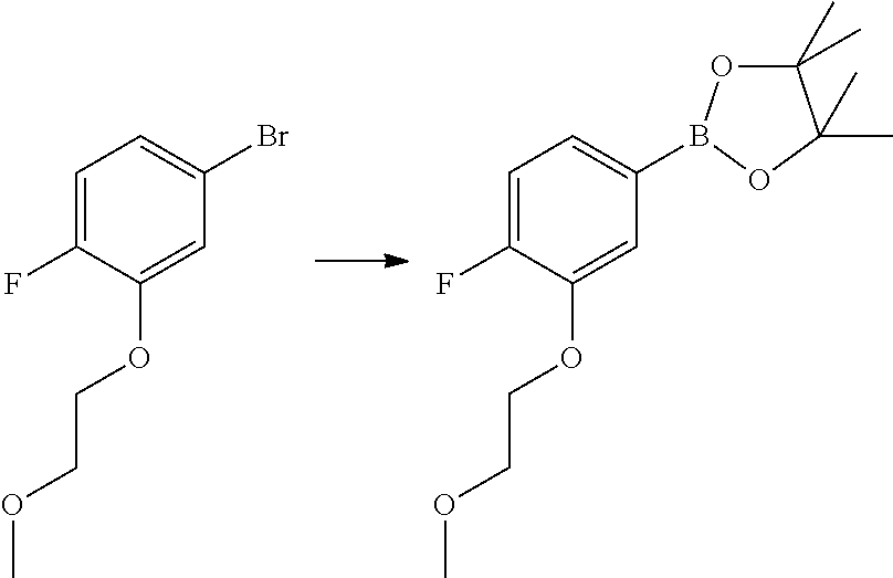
C1=C(F)C(OCCOC)=CC(Br)=C1.C1=C(F)C(OCCOC)=CC(B2OC(C)(C)C(C)(C)O2)=C1
